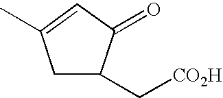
C1C(C[CO2H])C(=O)C=C1C
